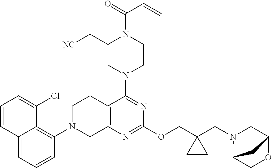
C12=CC=CC(N3CC4=C(CC3)C(N3CCN(C(=O)C=C)C(C[NC])C3)=NC(OCC3(CN5C6COC(C5)C6)CC3)=N4)=C1C(Cl)=CC=C2
